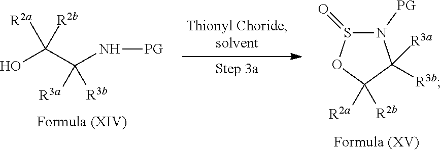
N1([PG])S(=O)OC([R2b])([R2a])C1([R3b])[R3a].OC(C(N[PG])([R3a])[R3b])([R2a])[R2b]
